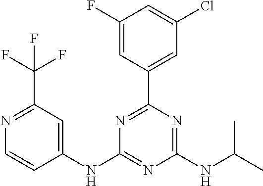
N1=C(C(F)(F)F)C=C(NC2=NC(NC(C)C)=NC(C3=CC(Cl)=CC(F)=C3)=N2)C=C1
